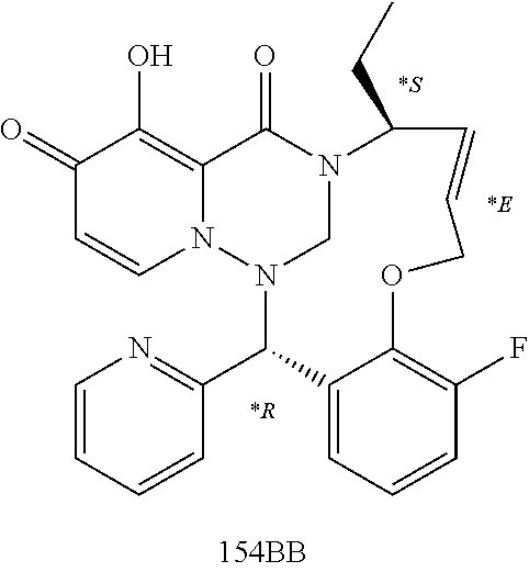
C1(=O)C=CN2C(=C1O)C(=O)N1CN2C(C2=NC=CC=C2)C2=CC=CC(F)=C2OCC=CC1CC.[*R].[*S].[*E]
